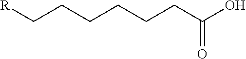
[R]CCCCCCC(O)=O
